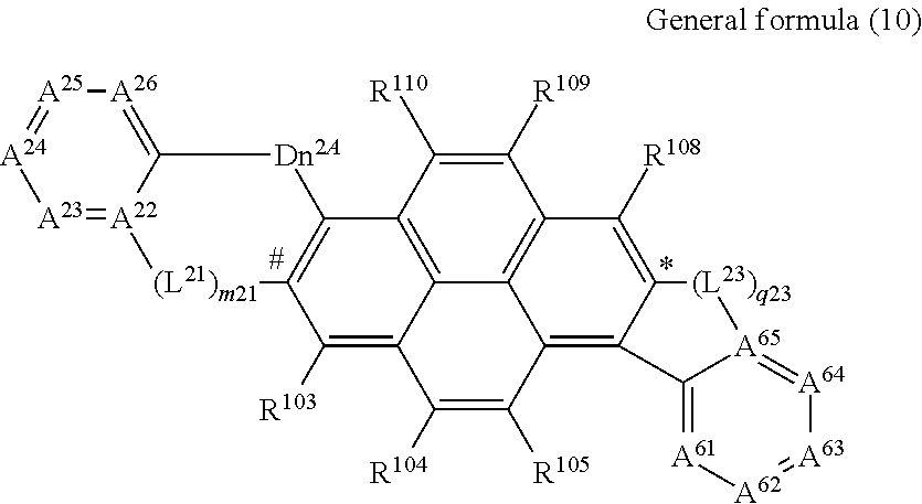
[A25]1=[A24][A23]=[A22]2C(=[A26]1)[Dn2A]C1=C([(L21)m21]2)C([R103])=C2C3=C1C([R110])=C([R109])C1=C3C(=C3C(=C1[R108])[(L23)q23][A65]1=[A64][A63]=[A62][A61]=C31)C([R105])=C2[R104]
